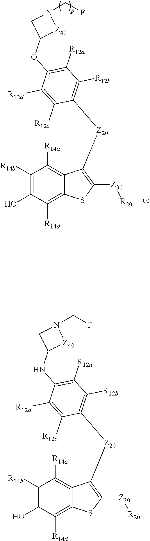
C1([R14b])=C(O)C([R14d])=C2C(=C1[R14a])C([Z20]C1=C([R12b])C([R12a])=C(NC3[Z40]N(CF)C3)C([R12d])=C1[R12c])=C([Z30][R20])S2.C1([R14b])=C(O)C([R14d])=C2C(=C1[R14a])C([Z20]C1=C([R12b])C([R12a])=C(OC3[Z40]N(CF)C3)C([R12d])=C1[R12c])=C([Z30][R20])S2
